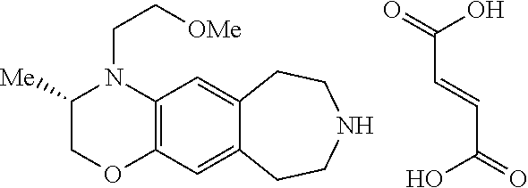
C1([Me])COC2=C(N1CC[OMe])C=C1C(=C2)CCNCC1.O=C(O)C=CC(=O)O
